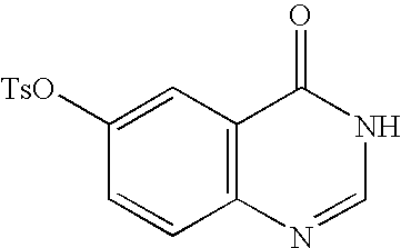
C12=C(C=C([TsO])C=C1)C(=O)NC=N2
